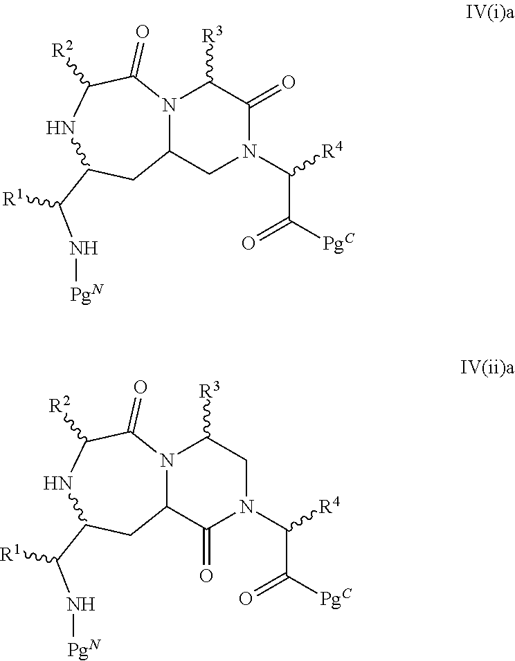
N12C(CN(C([R4])C([PgC])=O)C(=O)C1[R3])CC(C(N[PgN])[R1])NC([R2])C2=O.N12C(C(=O)N(C([R4])C([PgC])=O)CC1[R3])CC(C(N[PgN])[R1])NC([R2])C2=O
